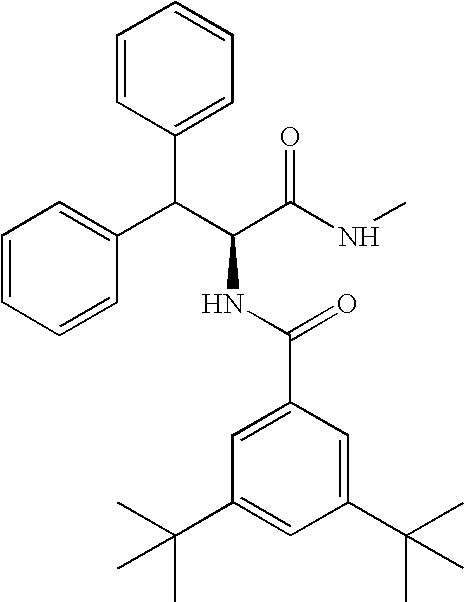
C(C(C(NC)=O)NC(C1=CC(C(C)(C)C)=CC(C(C)(C)C)=C1)=O)(C1=CC=CC=C1)C1=CC=CC=C1
